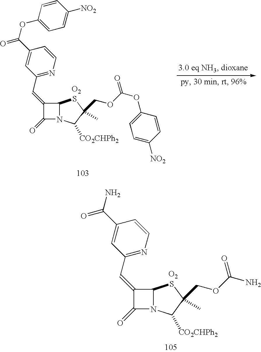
C1(=CC2=NC=CC(C(OC3=CC=C([NO2])C=C3)=O)=C2)C(=O)N2C1SC(COC(OC1=CC=C([NO2])C=C1)=O)(C)C2[CO2CHPh2].[O2].C1(=CC2=NC=CC(C(N)=O)=C2)C(=O)N2C1SC(COC(N)=O)(C)C2[CO2CHPh2].[O2]
